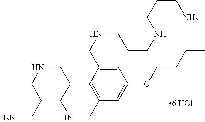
C(CNCCCNCC1=CC(CNCCCNCCCN)=CC(OCCCC)=C1)CN
